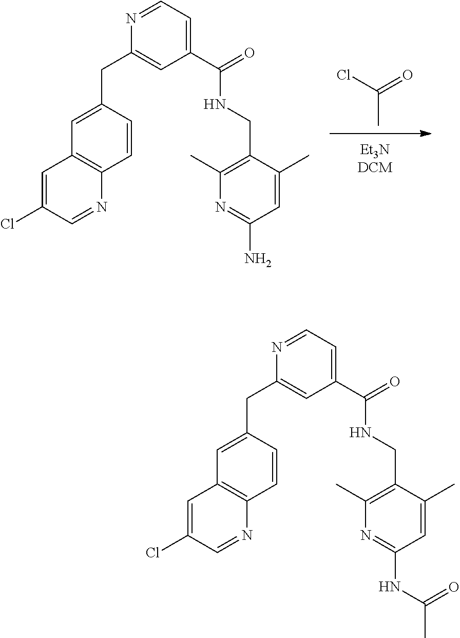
ClC(=O)C.C1(CNC(C2=CC=NC(CC3=CC4=C(N=CC(Cl)=C4)C=C3)=C2)=O)=C(C)N=C(N)C=C1C.C1(CNC(C2=CC=NC(CC3=CC4=C(N=CC(Cl)=C4)C=C3)=C2)=O)=C(C)N=C(NC(C)=O)C=C1C
